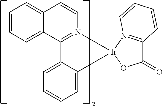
C12=CC=CC=C1C1=N(C=C2)[Ir]2(C3=CC=CC=C13)N1=C(C(=O)O2)C=CC=C1
